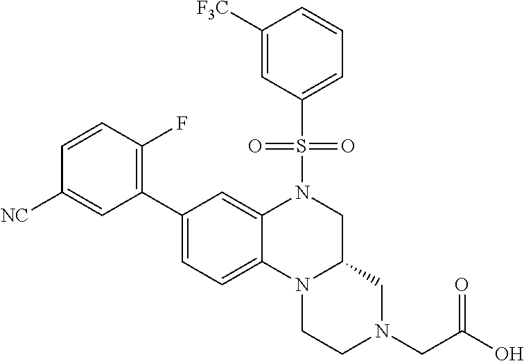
C1([NC])=CC(C2=CC=C3C(=C2)N(S(=O)(=O)C2=CC=CC([F3C])=C2)CC2N3CCN(CC(O)=O)C2)=C(F)C=C1
